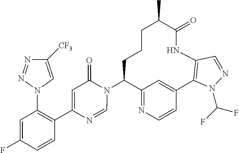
C12=NC=CC(=C1)C1=C(NC(=O)C(C)CCCC2N2C(=O)C=C(C3=C(N4C=C([CF3])N=N4)C=C(F)C=C3)N=C2)C=NN1C(F)F
